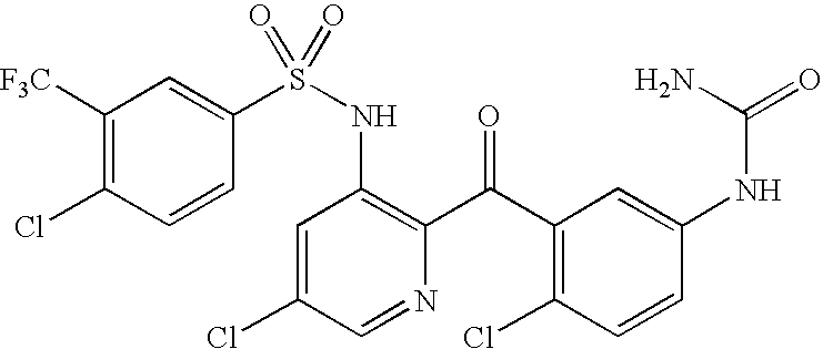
C1([F3C])=C(Cl)C=CC(S(NC2=C(C(C3=C(Cl)C=CC(NC(N)=O)=C3)=O)N=CC(Cl)=C2)(=O)=O)=C1
